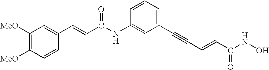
C1([MeO])=C([MeO])C=CC(C=CC(NC2=CC(C#CC=CC(NO)=O)=CC=C2)=O)=C1
